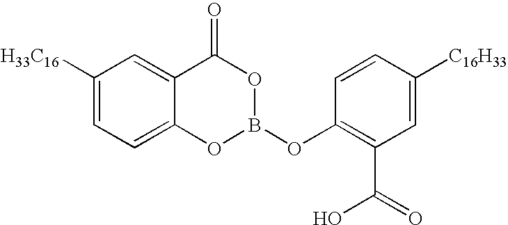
C1([H33C16])=CC=C2C(=C1)C(=O)OB(OC1=C(C(O)=O)C=C([C16H33])C=C1)O2
